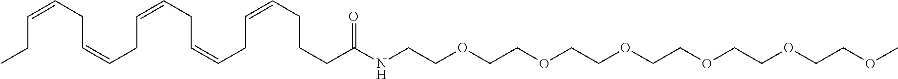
CCC=CCC=CCC=CCC=CCC=CCCCC(NCCOCCOCCOCCOCCOCCOC)=O
